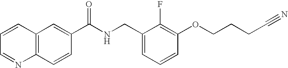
C12=C(C=C(C(NCC3=CC=CC(OCCCC#N)=C3F)=O)C=C1)C=CC=N2
